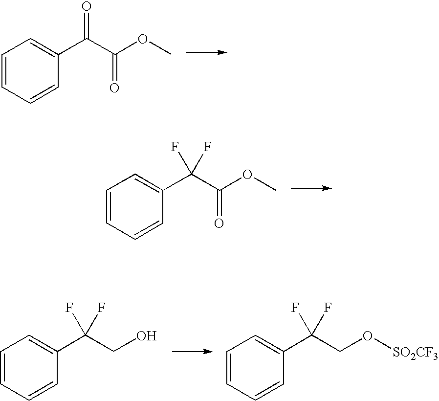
C1=CC=CC(C(C(OC)=O)=O)=C1.C1=CC=CC(C(C(OC)=O)(F)F)=C1.C1=CC=CC(C(CO)(F)F)=C1.C1=CC=CC(C(CO[SO2CF3])(F)F)=C1
